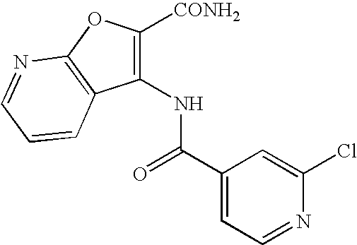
N(C1=C([CONH2])OC2=C1C=CC=N2)C(C1=CC=NC(Cl)=C1)=O
